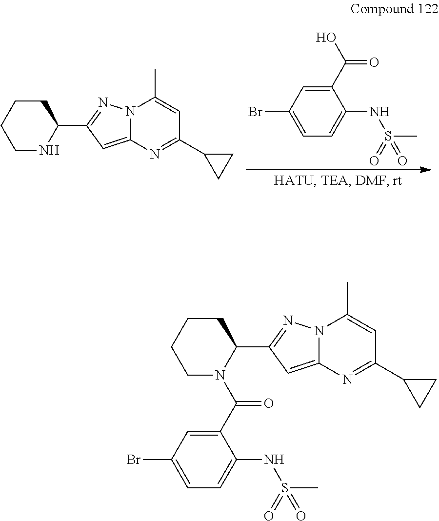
C1CCCNC1C1=NN2C(=C1)N=C(C1CC1)C=C2C.C1=C(NS(C)(=O)=O)C(C(=O)O)=CC(Br)=C1.C1CCCN(C(C2=CC(Br)=CC=C2NS(C)(=O)=O)=O)C1C1=NN2C(=C1)N=C(C1CC1)C=C2C
